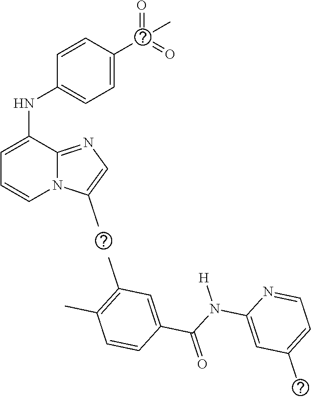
C1=C(NC2=CC=C(C(=O)(=O)C)C=C2)C2=NC=C(C)N2C=C1.CC1=C(C)C=CC(C(N(C2=CC(C)=CC=N2)[H])=O)=C1
